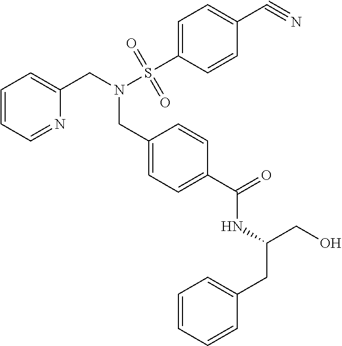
C1=CC=NC(CN(S(C2=CC=C(C#N)C=C2)(=O)=O)CC2=CC=C(C(=O)NC(CO)CC3=CC=CC=C3)C=C2)=C1
